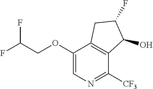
C1(OCC(F)F)=CN=C([CF3])C2=C1CC(F)C2O
